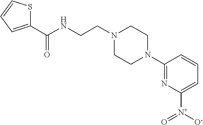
N1(CCNC(C2=CC=CS2)=O)CCN(C2=NC([N+]([O-])=O)=CC=C2)CC1
